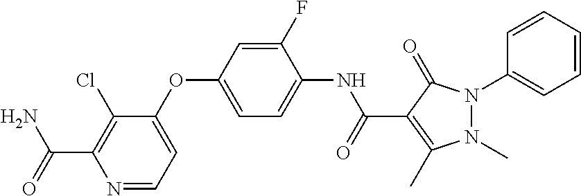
C1(OC2=CC=C(NC(C3=C(C)N(C)N(C4=CC=CC=C4)C3=O)=O)C(F)=C2)=CC=NC(C(N)=O)=C1Cl
